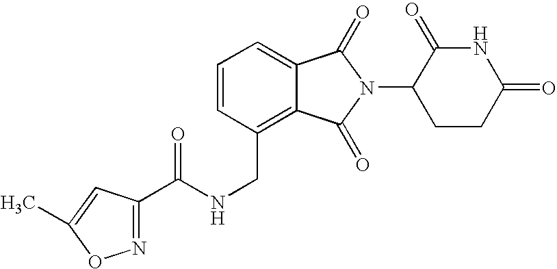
C1=CC(CNC(=O)C2=NOC(C)=C2)=C2C(=C1)C(=O)N(C1CCC(=O)NC1=O)C2=O
